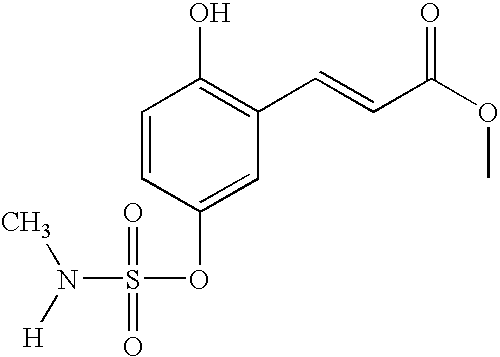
C1=CC(O)=C(C=CC(OC)=O)C=C1OS(N([H])C)(=O)=O
